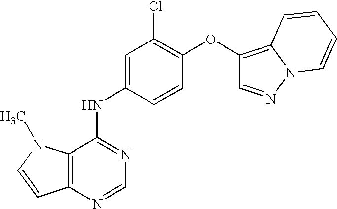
C12=C(N=CN=C1NC1=CC(Cl)=C(OC3=C4N(N=C3)C=CC=C4)C=C1)C=CN2C
